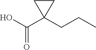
CCCC1(C(O)=O)CC1
